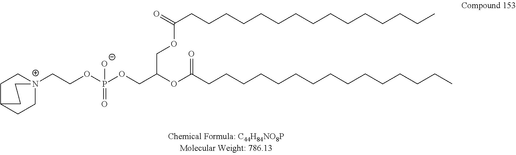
C1C2CC[N+](CCOP(OCC(OC(CCCCCCCCCCCCCCC)=O)COC(CCCCCCCCCCCCCCC)=O)(=O)[O-])(C1)CC2
